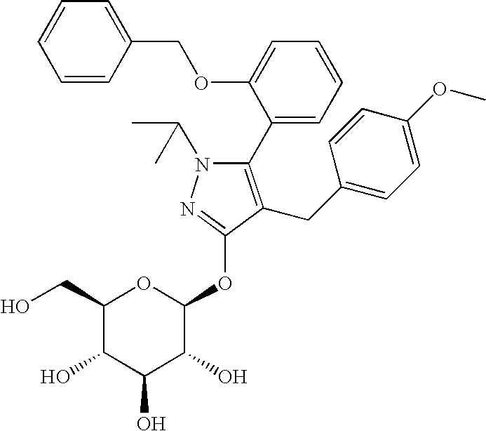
N1(C(C)C)C(C2=CC=CC=C2OCC2=CC=CC=C2)=C(CC2=CC=C(OC)C=C2)C(OC2OC(CO)C(O)C(O)C2O)=N1
